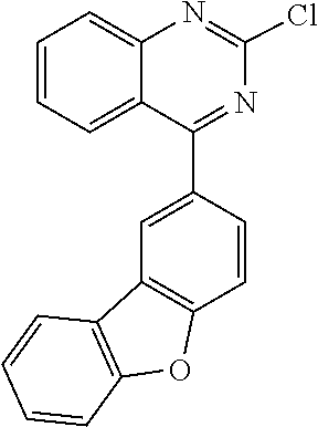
ClC1=NC2=CC=CC=C2C(C2=CC3=C(C=C2)OC2=C3C=CC=C2)=N1
